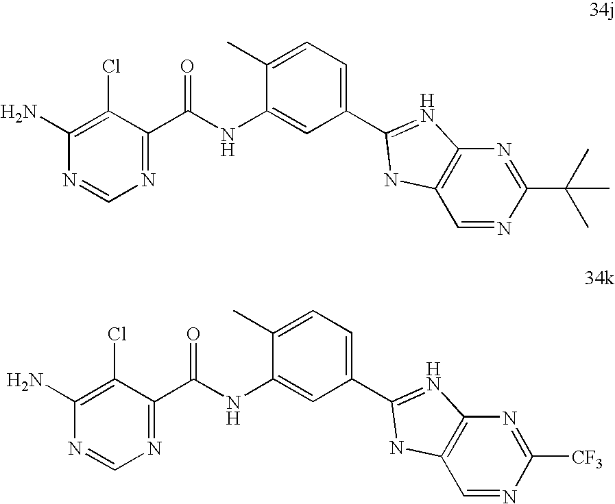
C1(C2=NC3=C(C=NC(C(C)(C)C)=N3)N2)=CC=C(C)C(NC(C2=NC=NC(N)=C2Cl)=O)=C1.C1(C2=NC3=C(C=NC([CF3])=N3)N2)=CC=C(C)C(NC(C2=NC=NC(N)=C2Cl)=O)=C1
